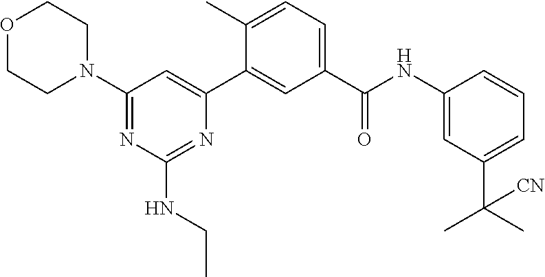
C1(N2CCOCC2)=NC(NCC)=NC(C2=CC(C(=O)NC3=CC(C(C)(C)[CN])=CC=C3)=CC=C2C)=C1
